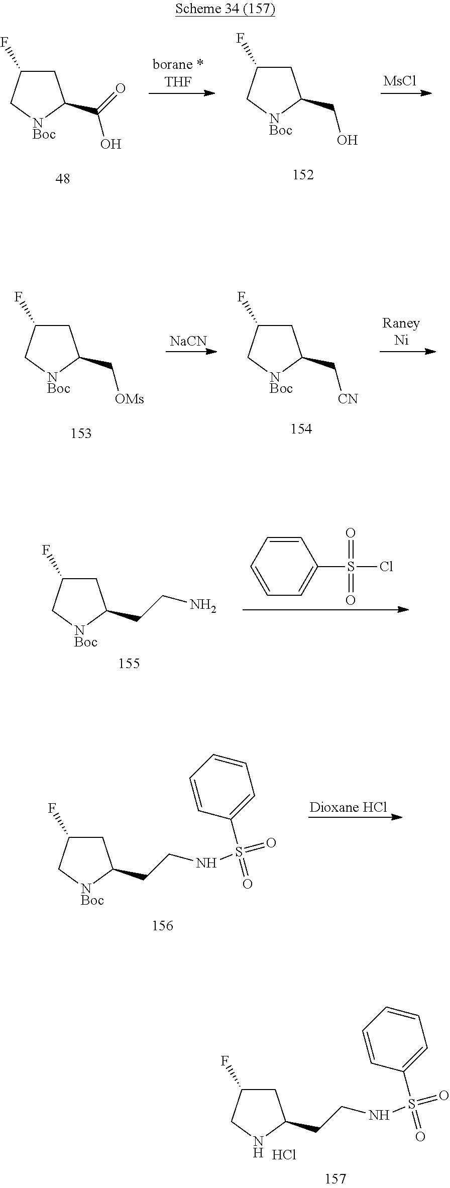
C1C(C(=O)O)[NBoc]CC1F.C1C(CO)[NBoc]CC1F.[MsCl].C1C(C[OMs])[NBoc]CC1F.[NaCN].C1C(C[CN])[NBoc]CC1F.C1C(CCN)[NBoc]CC1F.C1=CC=CC=C1S(Cl)(=O)=O.C1C(CCNS(C2=CC=CC=C2)(=O)=O)[NBoc]CC1F.C1C(CCNS(C2=CC=CC=C2)(=O)=O)NCC1F.Cl
